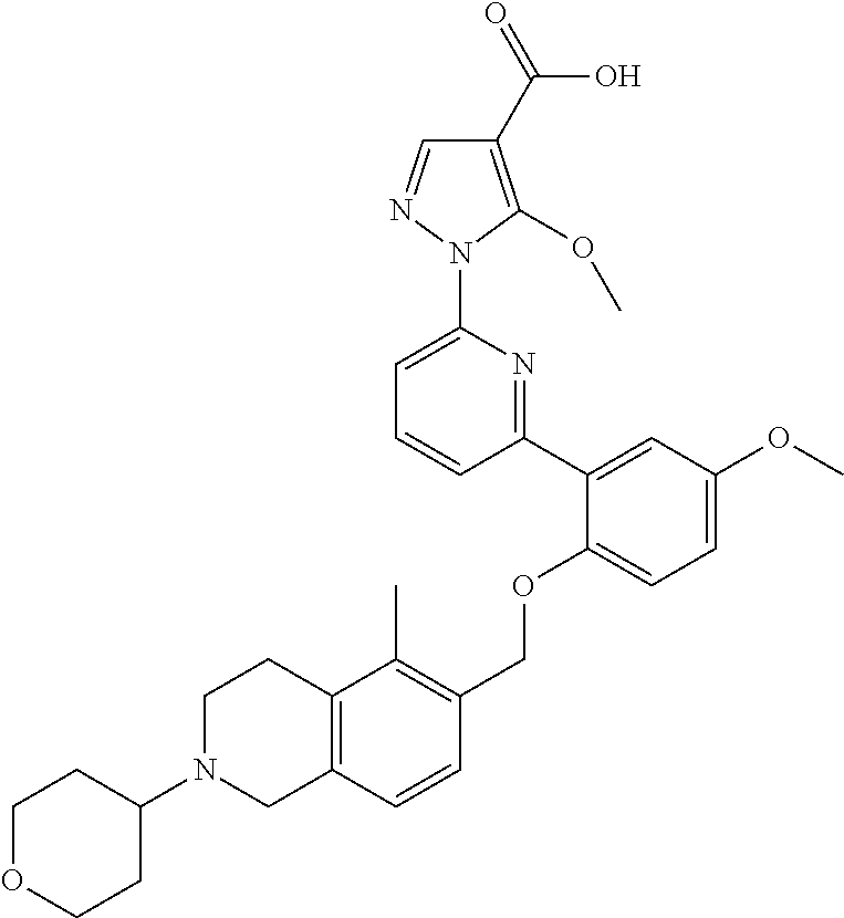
C1(C2=CC(OC)=CC=C2OCC2=C(C)C3=C(C=C2)CN(C2CCOCC2)CC3)=NC(N2N=CC(C(=O)O)=C2OC)=CC=C1
